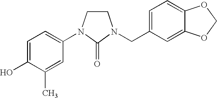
C1=C(O)C(C)=CC(N2CCN(CC3=CC=C4C(=C3)OCO4)C2=O)=C1
